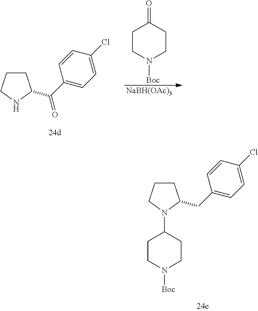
C1CCNC1C(C1=CC=C(Cl)C=C1)=O.[NaBH(OAc)3].C1CN([Boc])CCC1=O.C1CCN(C2CCN([Boc])CC2)C1CC1=CC=C(Cl)C=C1
